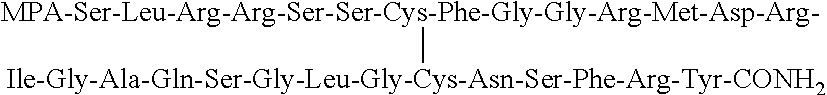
[MPA-Ser-Leu-Arg-Arg-Ser-Ser-Cys-Phe-Gly-Gly-Arg-Met-Asp-Arg-][Ile-Gly-Ala-Gln-Ser-Gly-Leu-Gly-Cys-Asn-Ser-Phe-Arg-Tyr-CONH2]
